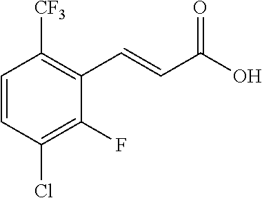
C1=CC(Cl)=C(F)C(C=CC(O)=O)=C1[CF3]
